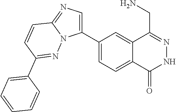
C1(C2=CN=C3N2N=C(C2=CC=CC=C2)C=C3)=CC=C2C(=C1)C(CN)=NNC2=O
